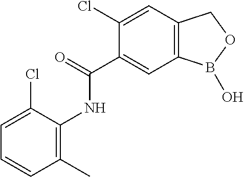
C1(Cl)=CC2=C(C=C1C(=O)NC1=C(C)C=CC=C1Cl)B(O)OC2
